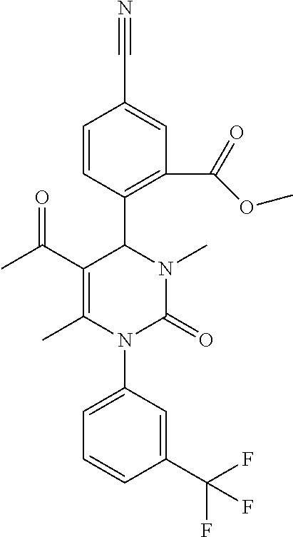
C1(C(C)=O)=C(C)N(C2=CC=CC(C(F)(F)F)=C2)C(=O)N(C)C1C1=C(C(=O)OC)C=C(C#N)C=C1
